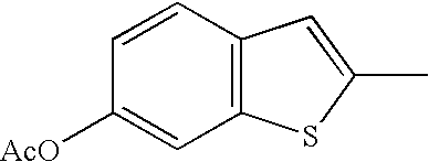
C12=C(C=CC([AcO])=C1)C=C(C)S2
